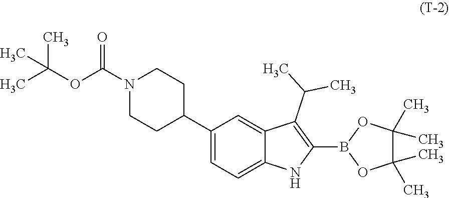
C1(C2CCN(C(OC(C)(C)C)=O)CC2)=CC=C2C(=C1)C(C(C)C)=C(B1OC(C)(C)C(C)(C)O1)N2
